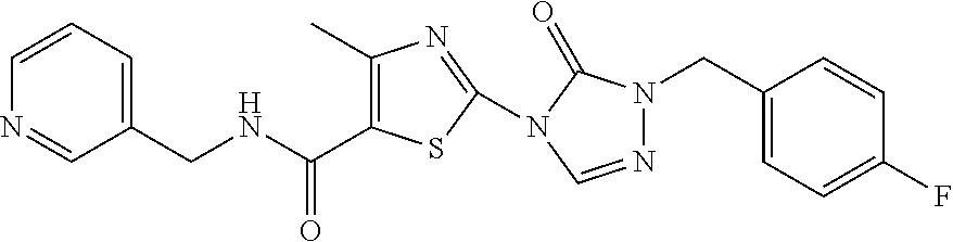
C1(C)=C(C(NCC2=CC=CN=C2)=O)SC(N2C(=O)N(CC3=CC=C(F)C=C3)N=C2)=N1
